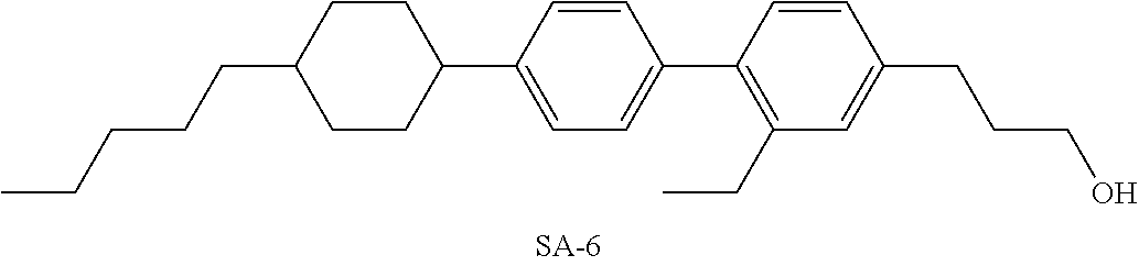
C1=CC(CCCO)=CC(CC)=C1C1=CC=C(C2CCC(CCCCC)CC2)C=C1
